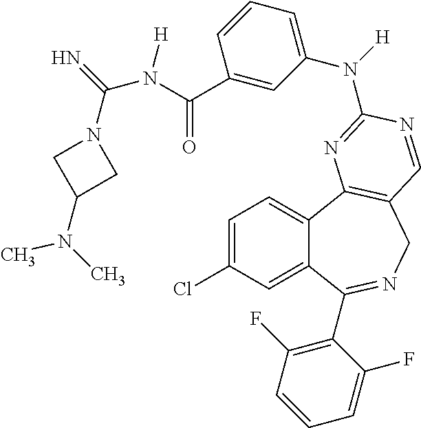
C1=C(Cl)C=C2C(=C1)C1=C(CN=C2C2=C(F)C=CC=C2F)C=NC(N(C2=CC=CC(C(N(C(=N)N3CC(N(C)C)C3)[H])=O)=C2)[H])=N1
